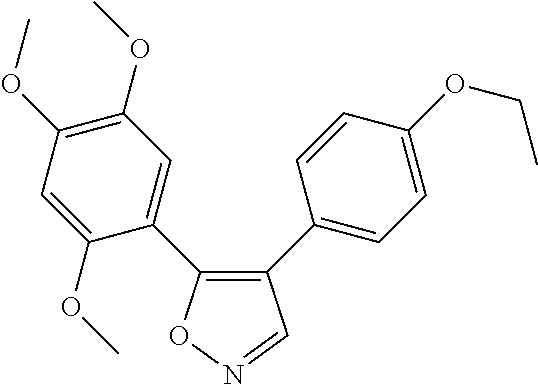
C1(C2=CC=C(OCC)C=C2)=C(C2=CC(OC)=C(OC)C=C2OC)ON=C1
